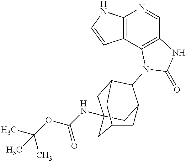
C12=C(C3=C(C=N1)NC(=O)N3C1C3CC4(NC(OC(C)(C)C)=O)CC1CC(C4)C3)C=CN2
